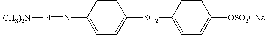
C1=CC(N=N[(CH3)2N])=CC=C1[SO2]C1=CC=C([OSO2ONa])C=C1
